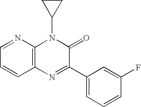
C1=NC2=C(C=C1)N=C(C1=CC=CC(F)=C1)C(=O)N2C1CC1
